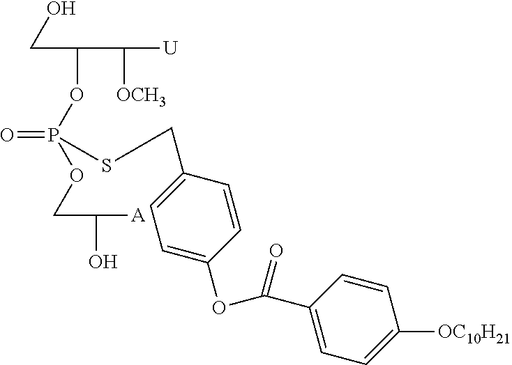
C(C(OP(=O)(OCC(O)[A])SCC1=CC=C(OC(=O)C2=CC=C([OC10H21])C=C2)C=C1)C([OCH3])[U])O
